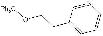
[Ph3C]OCCC1=CC=CN=C1
